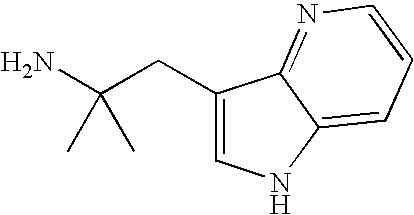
C1(CC(N)(C)C)=CNC2=CC=CN=C12
